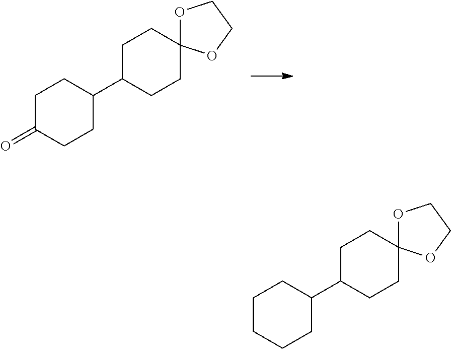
C1(C2CCC3(CC2)OCCO3)CCC(=O)CC1.C1(C2CCC3(CC2)OCCO3)CCCCC1
